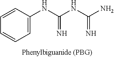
C1=C(NC(NC(N)=N)=N)C=CC=C1
